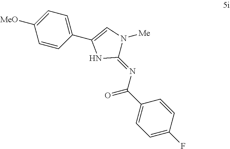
C1=C(F)C=CC(C(N=C2N([Me])C=C(C3=CC=C([MeO])C=C3)N2)=O)=C1
